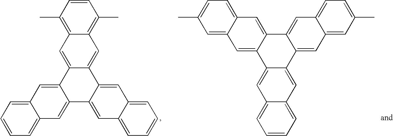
CC1=C2C(=C(C)C=C1)C=C1C(=C2)C2=CC3=CC=CC=C3C=C2C2=CC3=CC=CC=C3C=C12.C1=C2C(=CC=C1)C=C1C(=C2)C2=CC3=CC(C)=CC=C3C=C2C2=CC3=CC=C(C)C=C3C=C12
